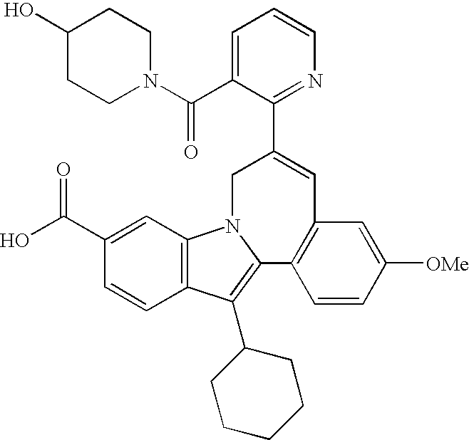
C1(C(N2CCC(O)CC2)=O)=CC=CN=C1C1=CC2=C(C=CC([OMe])=C2)C2=C(C3CCCCC3)C3=C(N2C1)C=C(C(O)=O)C=C3
